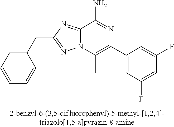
C1(CC2=NN3C(=N2)C(N)=NC(C2=CC(F)=CC(F)=C2)=C3C)=CC=CC=C1
